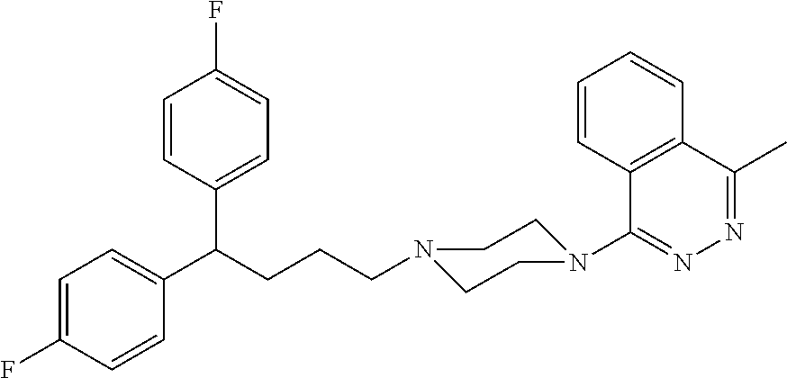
C12=C(C=CC=C1)C(N1CCN(CCCC(C3=CC=C(F)C=C3)C3=CC=C(F)C=C3)CC1)=NN=C2C
